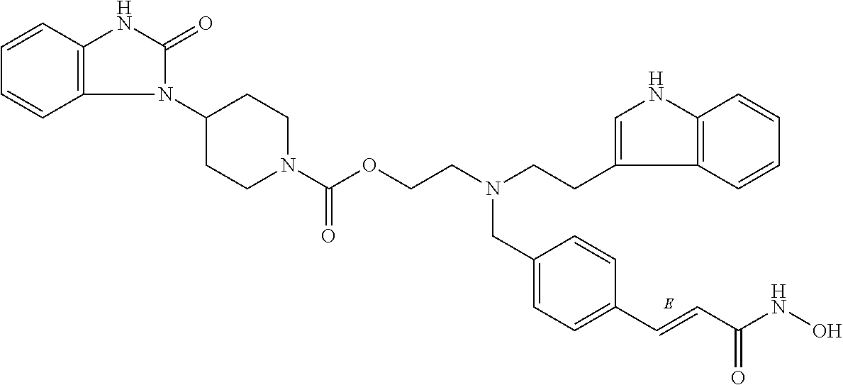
C1=C(CN(CCC2=CNC3=C2C=CC=C3)CCOC(N2CCC(N3C(=O)NC4=C3C=CC=C4)CC2)=O)C=CC(C=CC(NO)=O)=C1
